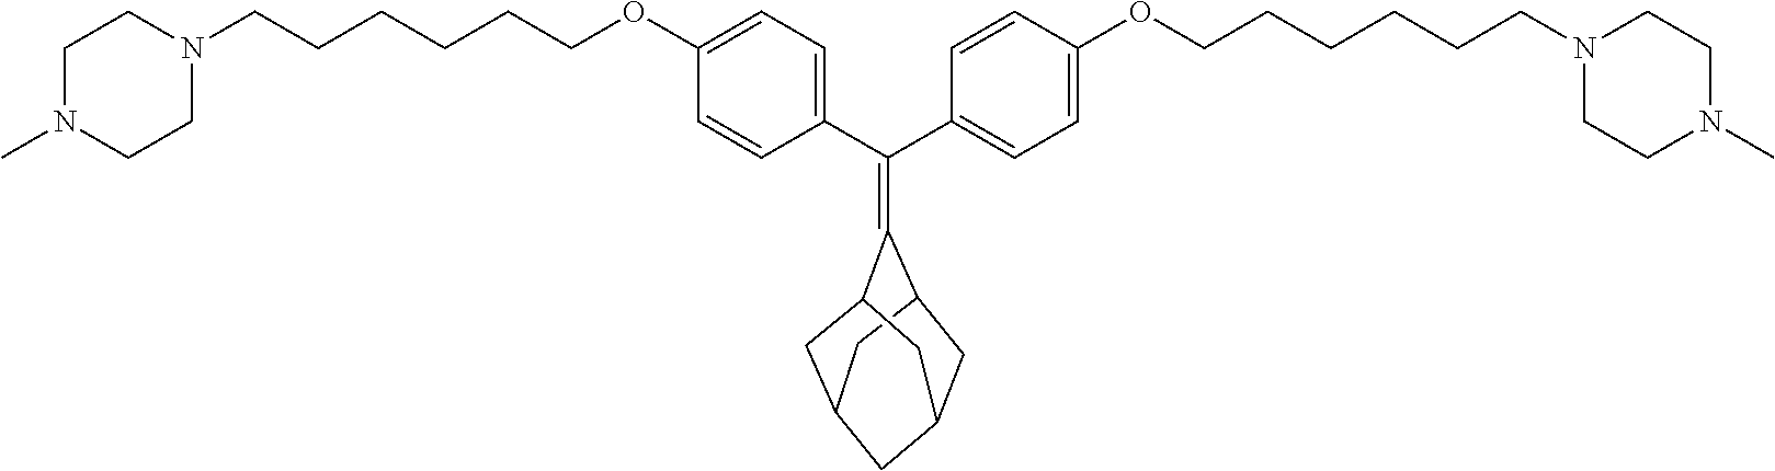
C(C1=CC=C(OCCCCCCN2CCN(C)CC2)C=C1)(C1=CC=C(OCCCCCCN2CCN(C)CC2)C=C1)=C1C2CC3CC1CC(C2)C3
